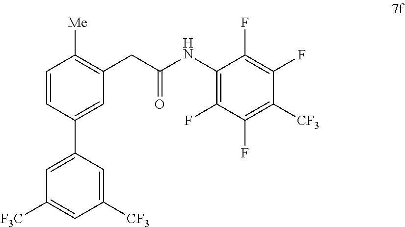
C1=CC(C2=CC([F3C])=CC([CF3])=C2)=CC(CC(NC2=C(F)C(F)=C([CF3])C(F)=C2F)=O)=C1[Me]
